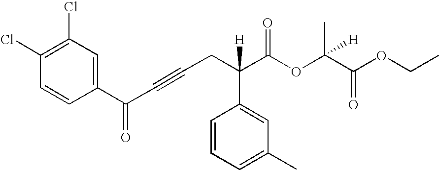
C1=CC=C(C)C=C1C(CC#CC(=O)C1=CC(Cl)=C(Cl)C=C1)(C(OC(C(OCC)=O)(C)[H])=O)[H]
